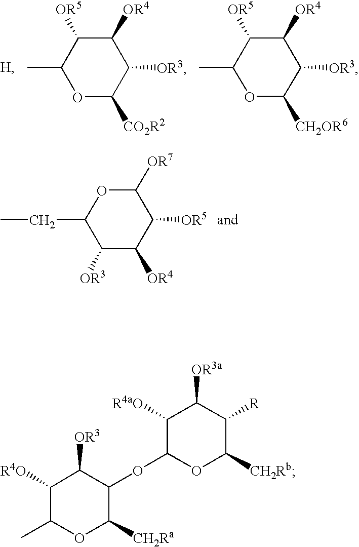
C1([OR3])C([OR4])C([OR5])C([OR7])OC1CC.CC1OC([CO2R2])C([OR3])C([OR4])C1[OR5].CC1OC([CH2OR6])C([OR3])C([OR4])C1[OR5].C1([R4O])C(C)OC([CH2Ra])C(OC2OC([CH2Rb])C([R])C([OR3a])C2[R4aO])C1[OR3]
